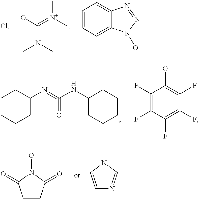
C1=CC=C2C(=C1)N=NN2O.C(N(C)C)(O)=[N+](C)C.C1CCCC(N=C(NC2CCCCC2)=O)C1.C1(F)=C(F)C(F)=C(F)C(F)=C1O.C1CC(=O)N(O)C1=O.C1=CNC=N1
